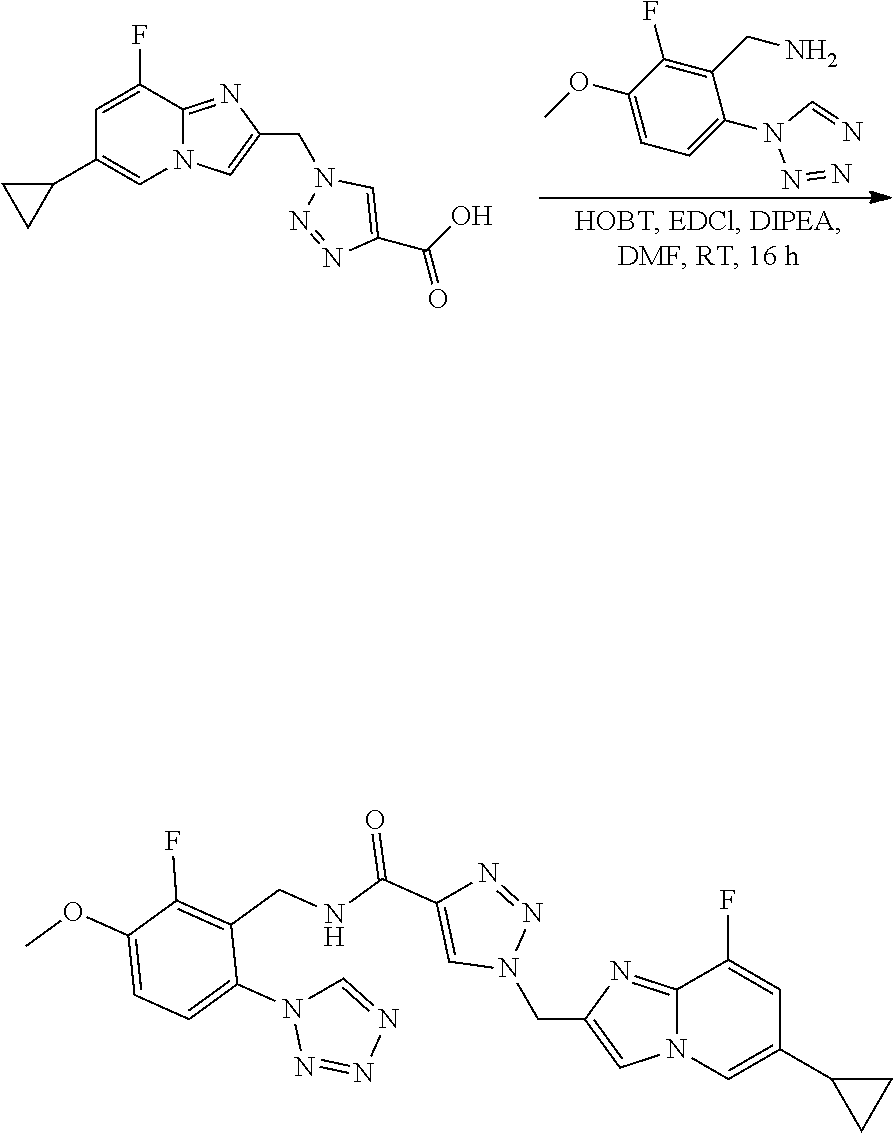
C1=C(F)C2=NC(CN3N=NC(C(=O)O)=C3)=CN2C=C1C1CC1.C1(OC)=CC=C(N(N=N)C=N)C(CN)=C1F.C1=C(F)C2=NC(CN3N=NC(C(=O)NCC4=C(F)C(OC)=CC=C4N4N=NN=C4)=C3)=CN2C=C1C1CC1
